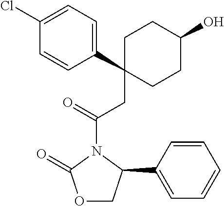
C1(CC(=O)N2C(=O)OCC2C2=CC=CC=C2)(C2=CC=C(Cl)C=C2)CCC(O)CC1
